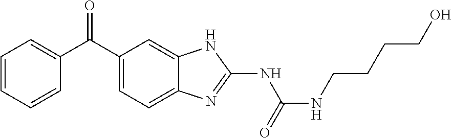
C1=CC=CC(C(C2=CC=C3C(=C2)NC(NC(NCCCCO)=O)=N3)=O)=C1
